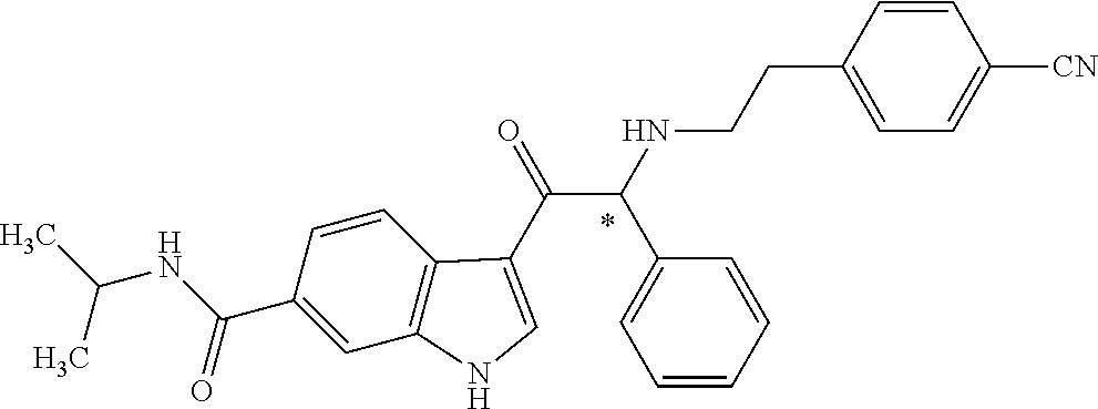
C1(C(NC(C)C)=O)=CC2=C(C=C1)C(C(=O)C(NCCC1=CC=C([CN])C=C1)C1=CC=CC=C1)=CN2
